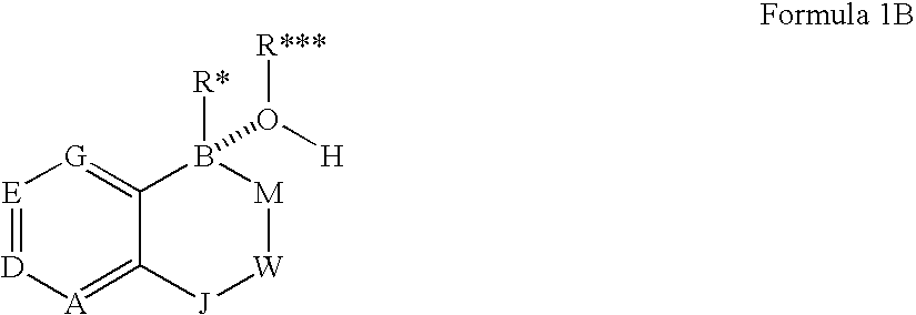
[E]1=[D][A]=C2C(=[G]1)B([R*])(O([H])[R***])[M][W][J]2
